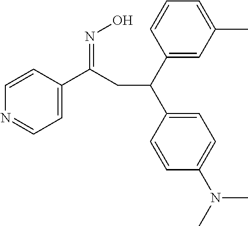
C1=C(C(=NO)CC(C2=CC(C)=CC=C2)C2=CC=C(N(C)C)C=C2)C=CN=C1
